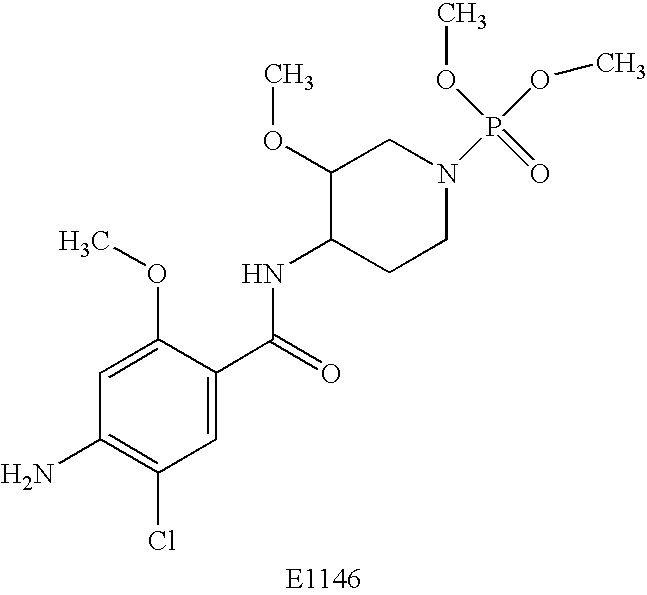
C1=C(OC)C(C(=O)NC2CCN(P(OC)(=O)OC)CC2OC)=CC(Cl)=C1N
